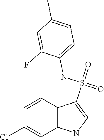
C1=CC2=C(C=C1Cl)NC=C2S(=O)(NC1=CC=C(C)C=C1F)=O
